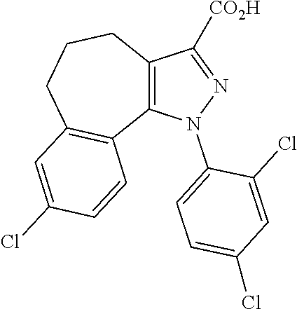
C12=C(N(C3=CC=C(Cl)C=C3Cl)N=C1[CO2H])C1=C(CCC2)C=C(Cl)C=C1
